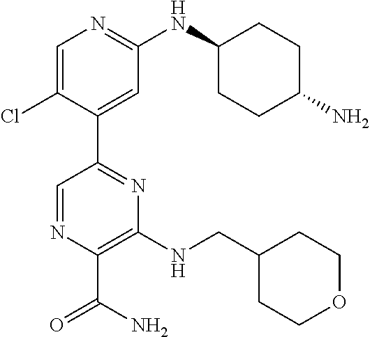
C1=C(Cl)C(C2=NC(NCC3CCOCC3)=C(C(=O)N)N=C2)=CC(NC2CCC(N)CC2)=N1
